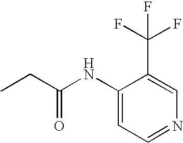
CCC(NC1=CC=NC=C1C(F)(F)F)=O
